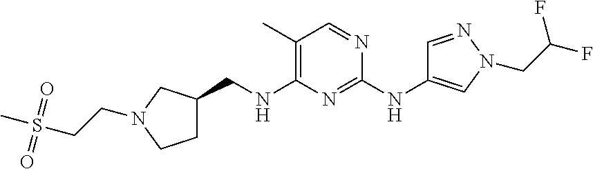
C1C(CNC2=C(C)C=NC(NC3=CN(CC(F)F)N=C3)=N2)CN(CCS(C)(=O)=O)C1
